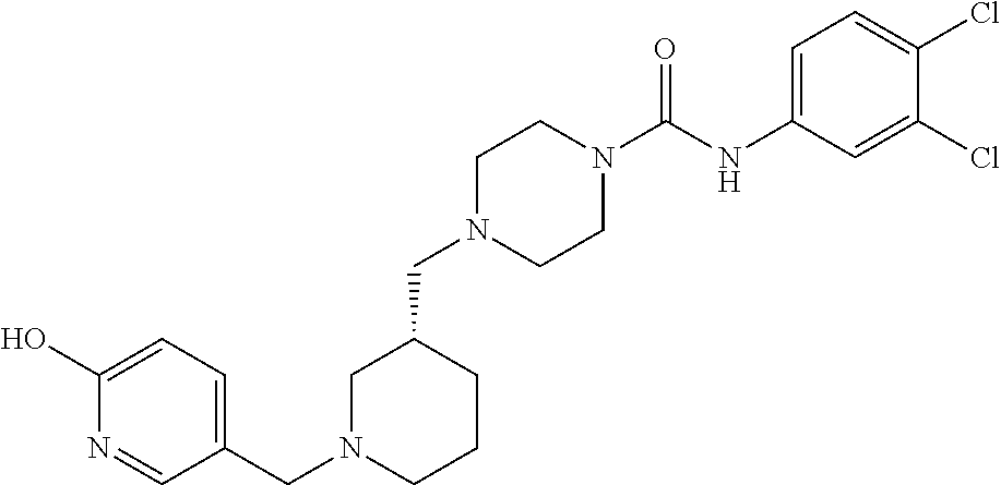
C1N(CC2CCCN(CC3=CC=C(O)N=C3)C2)CCN(C(NC2=CC=C(Cl)C(Cl)=C2)=O)C1
